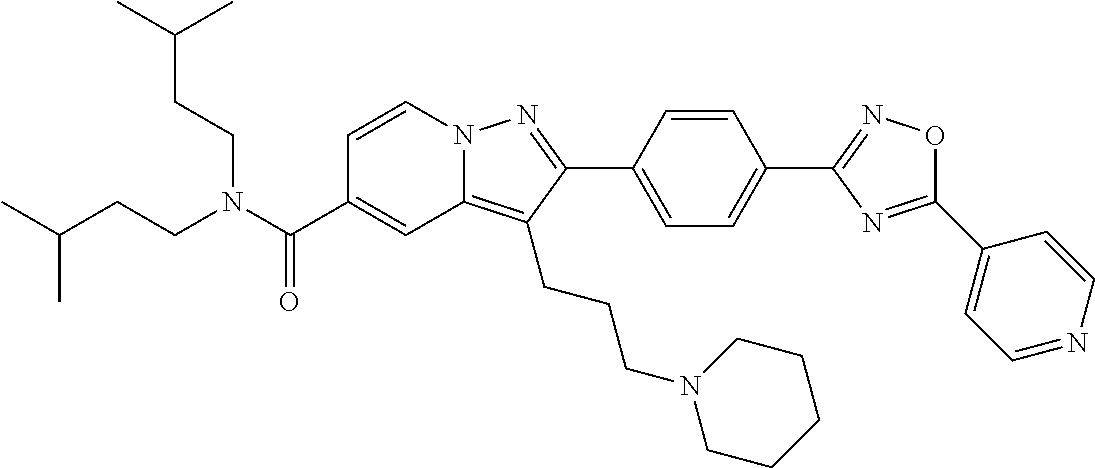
C1=CN2C(=C(CCCN3CCCCC3)C(C3=CC=C(C4=NOC(C5=CC=NC=C5)=N4)C=C3)=N2)C=C1C(N(CCC(C)C)CCC(C)C)=O
